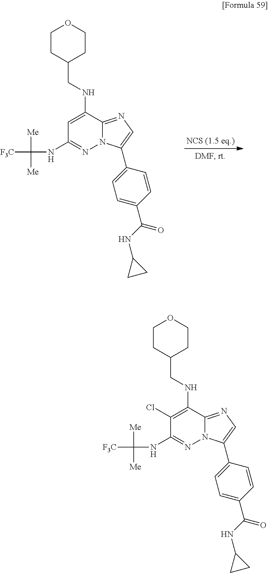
C1=C(NCC2CCOCC2)C2=NC=C(C3=CC=C(C(NC4CC4)=O)C=C3)N2N=C1NC([Me])([Me])[F3C].C1(Cl)=C(NCC2CCOCC2)C2=NC=C(C3=CC=C(C(NC4CC4)=O)C=C3)N2N=C1NC([Me])([Me])[F3C]
